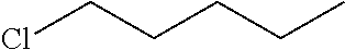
C(Cl)CCCC
